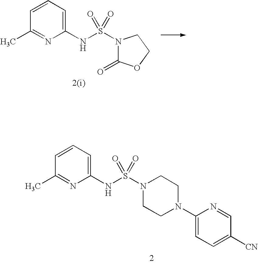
C1(NS(N2CCN(C3=CC=C([CN])C=N3)CC2)(=O)=O)=CC=CC(C)=N1.C1(NS(N2C(=O)OCC2)(=O)=O)=CC=CC(C)=N1
